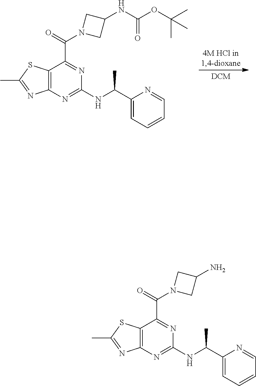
C12=C(N=C(NC(C3=CC=CC=N3)C)N=C1C(=O)N1CC(NC(OC(C)(C)C)=O)C1)N=C(C)S2.C12=C(N=C(NC(C3=CC=CC=N3)C)N=C1C(=O)N1CC(N)C1)N=C(C)S2
